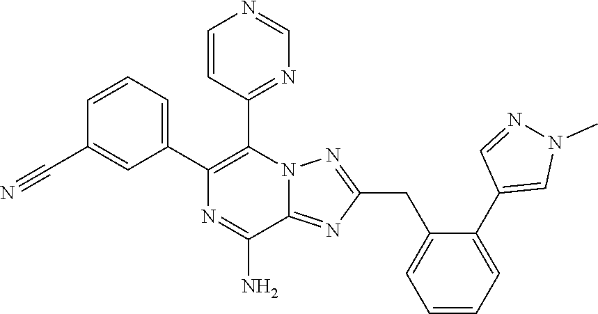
C1(C2=C(C3=NC=NC=C3)N3C(=NC(CC4=CC=CC=C4C4=CN(C)N=C4)=N3)C(N)=N2)=CC=CC(C#N)=C1
